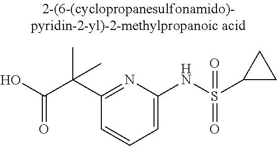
C1(C(C(O)=O)(C)C)=NC(NS(C2CC2)(=O)=O)=CC=C1
